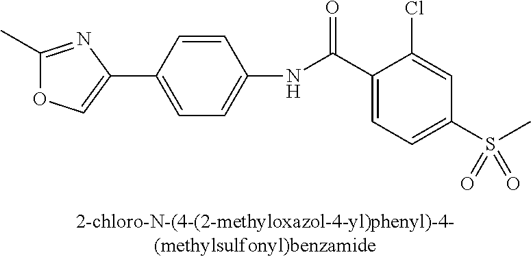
C1(C)=NC(C2=CC=C(NC(C3=CC=C(S(C)(=O)=O)C=C3Cl)=O)C=C2)=CO1
